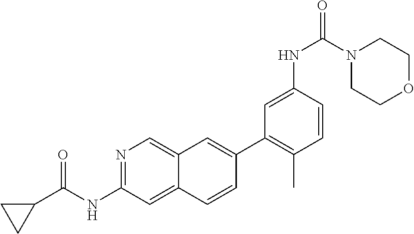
N1=C(NC(C2CC2)=O)C=C2C(=C1)C=C(C1=C(C)C=CC(NC(=O)N3CCOCC3)=C1)C=C2
